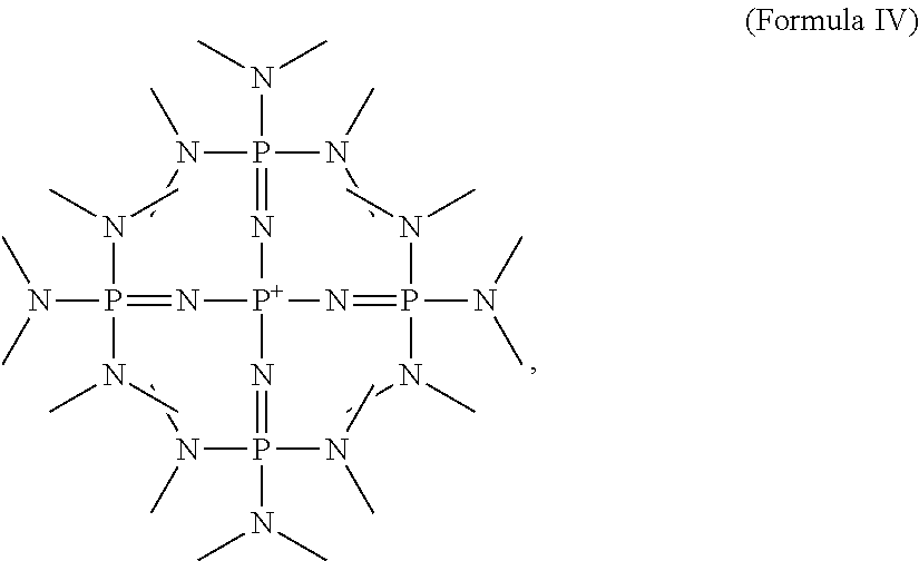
N(P(N(C)C)(N(C)C)=N[P+](N=P(N(C)C)(N(C)C)N(C)C)(N=P(N(C)C)(N(C)C)N(C)C)N=P(N(C)C)(N(C)C)N(C)C)(C)C
